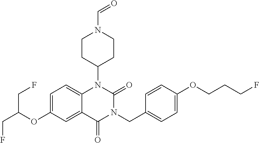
C12=CC=C(OC(CF)CF)C=C1C(=O)N(CC1=CC=C(OCCCF)C=C1)C(=O)N2C1CCN(C=O)CC1
